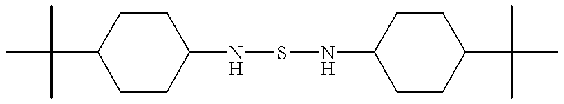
C1(C(C)(C)C)CCC(NSNC2CCC(C(C)(C)C)CC2)CC1
